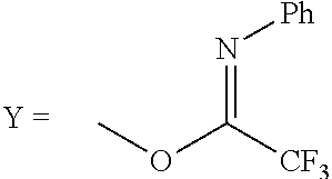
COC([CF3])=N[Ph]
